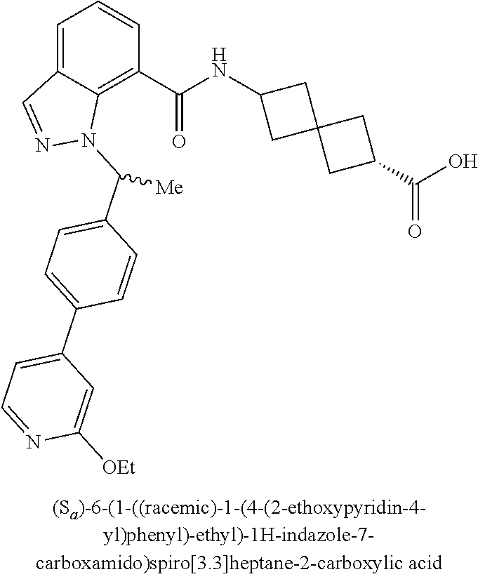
C1=C2C(=C(C(NC3CC4(C3)CC(C(O)=O)C4)=O)C=C1)N(C(C1=CC=C(C3=CC=NC([OEt])=C3)C=C1)[Me])N=C2
